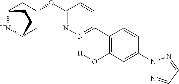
C12NC(CC(OC3=NN=C(C4=C(O[H])C=C(N5N=CC=N5)C=C4)C=C3)C1)CC2
